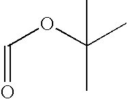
C(=O)OC(C)(C)C
